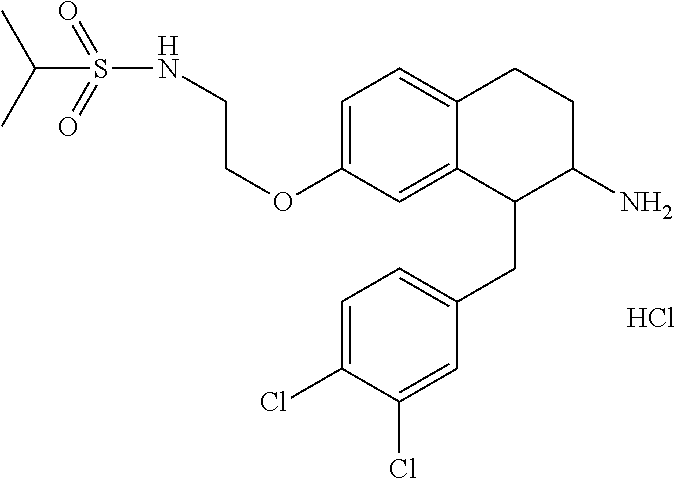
C1=C(OCCNS(=O)(=O)C(C)C)C=C2C(=C1)CCC(N)C2CC1=CC=C(Cl)C(Cl)=C1.Cl
